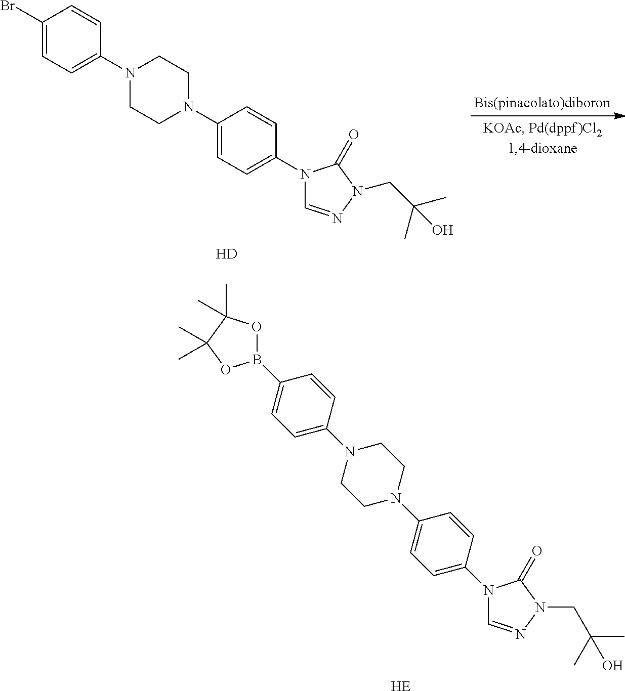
[HE].C1(B2OC(C)(C)C(C)(C)O2)=CC=C(N2CCN(C3=CC=C(N4C=NN(CC(C)(C)O)C4=O)C=C3)CC2)C=C1.[H].C1(Br)=CC=C(N2CCN(C3=CC=C(N4C=NN(CC(C)(C)O)C4=O)C=C3)CC2)C=C1
